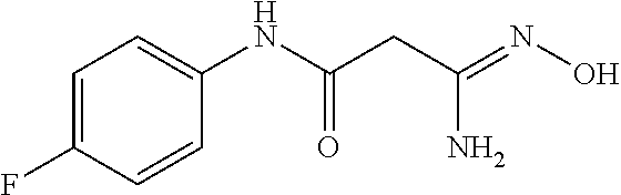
C1=C(F)C=CC(NC(CC(=NO)N)=O)=C1
